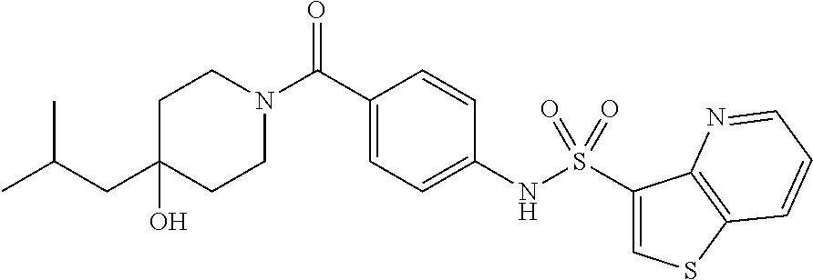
C1(CC(C)C)(O)CCN(C(C2=CC=C(NS(C3=CSC4=C3N=CC=C4)(=O)=O)C=C2)=O)CC1
